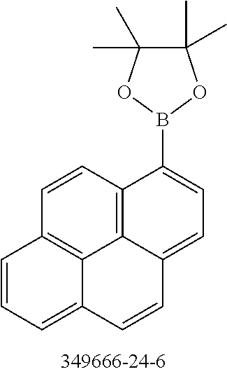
C12=CC=CC3=C1C1=C(C(B4OC(C)(C)C(C)(C)O4)=CC=C1C=C2)C=C3
